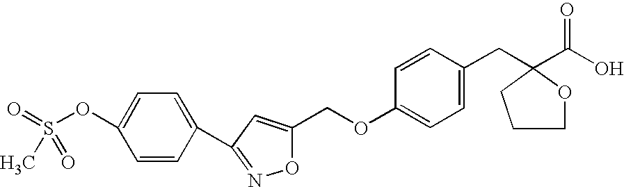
C1=CC(C2=NOC(COC3=CC=C(CC4(C(O)=O)OCCC4)C=C3)=C2)=CC=C1OS(=O)(C)=O
